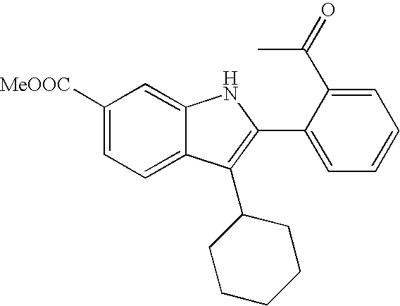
C12=CC=C([MeOOC])C=C1NC(C1=CC=CC=C1C(=O)C)=C2C1CCCCC1
